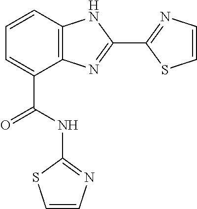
C1=CC2=C(C(C(NC3=NC=CS3)=O)=C1)N=C(C1=NC=CS1)N2
